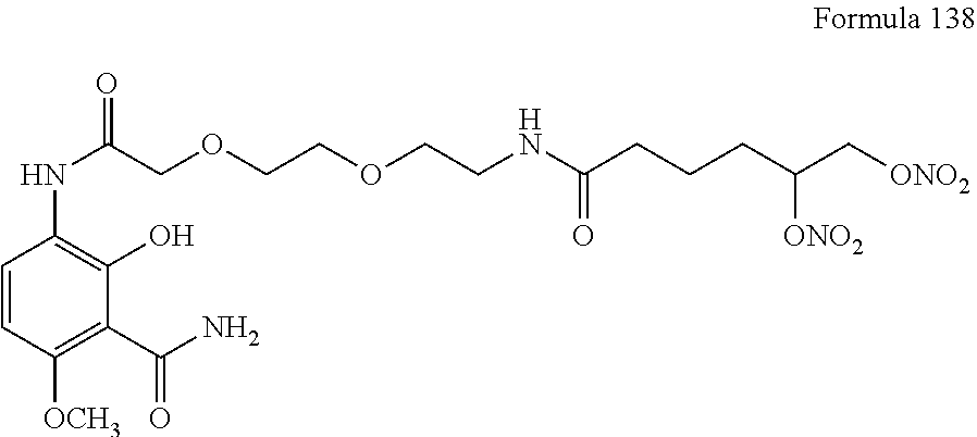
C1=CC([OCH3])=C(C(N)=O)C(O)=C1NC(=O)COCCOCCNC(=O)CCCC(C[ONO2])[ONO2]
